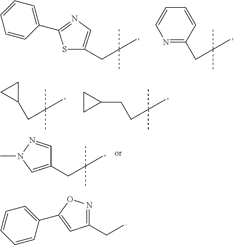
C1(CC(C)(C)C)=CN(C)N=C1.C1(CC)=NOC(C2=CC=CC=C2)=C1.S1C(CC(C)(C)C)=CN=C1C1=CC=CC=C1.N1=C(CC(C)(C)C)C=CC=C1.C1(CC(C)(C)C)CC1.C1CC1CCC(C)(C)C
